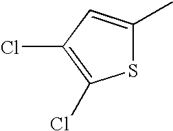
S1C(C)=CC(Cl)=C1Cl
